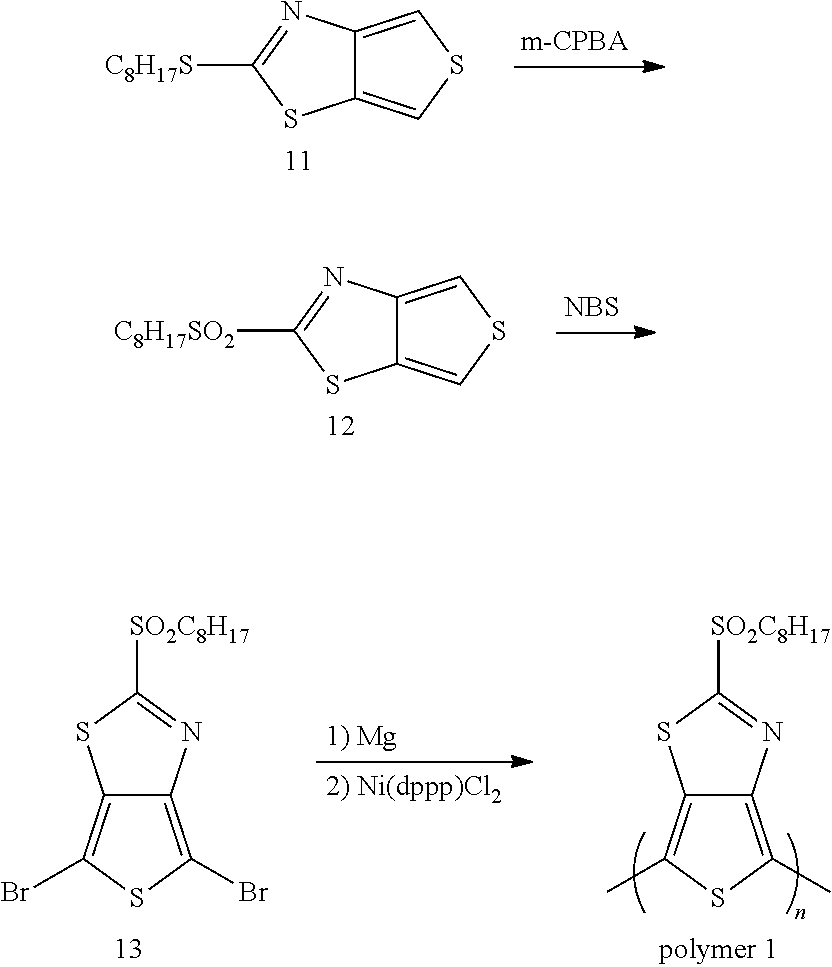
C12=CSC=C1N=C([C8H17S])S2.[m-CPBA].C12=CSC=C1N=C([C8H17SO2])S2.[NBS].C12=C(Br)SC(Br)=C1SC([SO2C8H17])=N2.C12=C(C)SC(C)=C1SC([SO2C8H17])=N2
